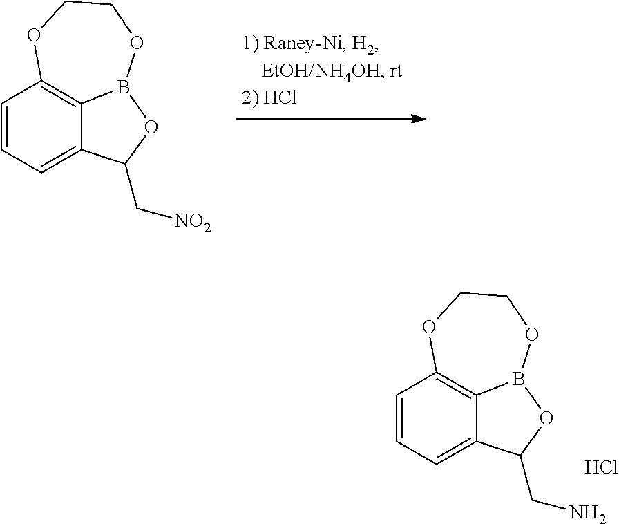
C1=CC=C2C3=C1OCCOB3OC2C[NO2].C1=CC=C2C3=C1OCCOB3OC2CN.Cl
